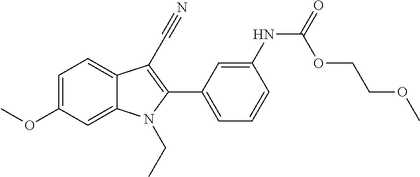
C1=C(OC)C=C2C(=C1)C(C#N)=C(C1=CC=CC(NC(OCCOC)=O)=C1)N2CC
